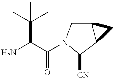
C12C(CN(C(C(N)C(C)(C)C)=O)C1[CN])C2
